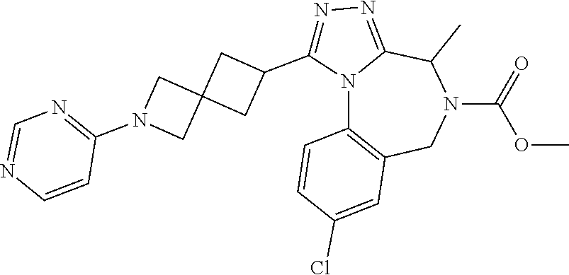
N1=C(C2CC3(C2)CN(C2=NC=NC=C2)C3)N2C(=N1)C(C)N(C(=O)OC)CC1=C2C=CC(Cl)=C1
